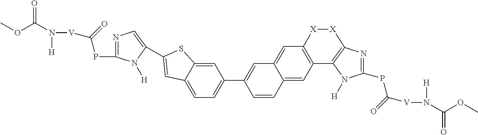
C12=C(C=C3C(=C1)C=C(C1=CC=C4C(=C1)SC(C1=CN=C(PC([V]N([H])C(OC)=O)=O)N1[H])=C4)C=C3)C1=C([X][X]2)N=C(PC([V]N([H])C(OC)=O)=O)N1[H]
